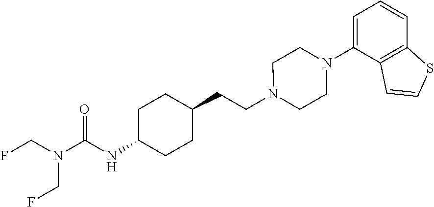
N(C(NC1CCC(CCN2CCN(C3=CC=CC4=C3C=CS4)CC2)CC1)=O)(CF)CF
